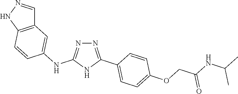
C1=NNC2=C1C=C(NC1=NN=C(C3=CC=C(OCC(NC(C)C)=O)C=C3)N1)C=C2
